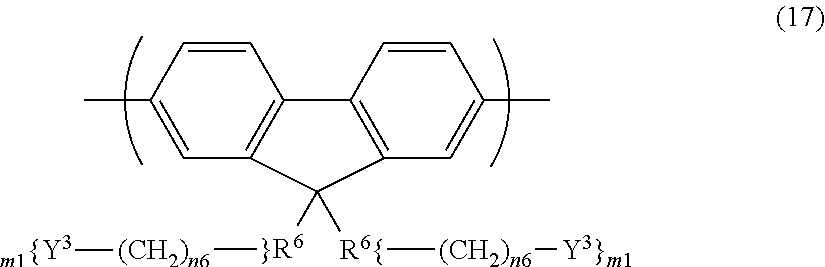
C1=CC(C)=CC2=C1C1=C(C=C(C)C=C1)C2([}R6][(CH2)n6][m1{Y3])[R6{][(CH2)n6][Y3}m1]
